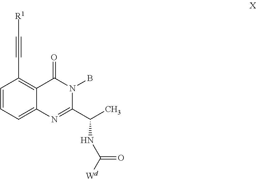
C1=CC=C2C(=C1C#C[R1])C(=O)N(B)C(C(C)NC([Wd])=O)=N2
